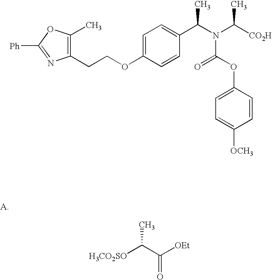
[H3CO2SO]C(C([OEt])=O)C.C1(CCOC2=CC=C(C(N(C([CO2H])C)C(OC3=CC=C([OCH3])C=C3)=O)C)C=C2)=C(C)OC([Ph])=N1
